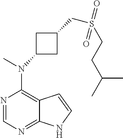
N1=CN=C2C(=C1N(C)C1CC(CS(CCC(C)C)(=O)=O)C1)C=CN2
